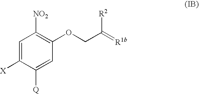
C1=C([X])C([Q])=CC(OCC(=[R1b])[R2])=C1[NO2]
